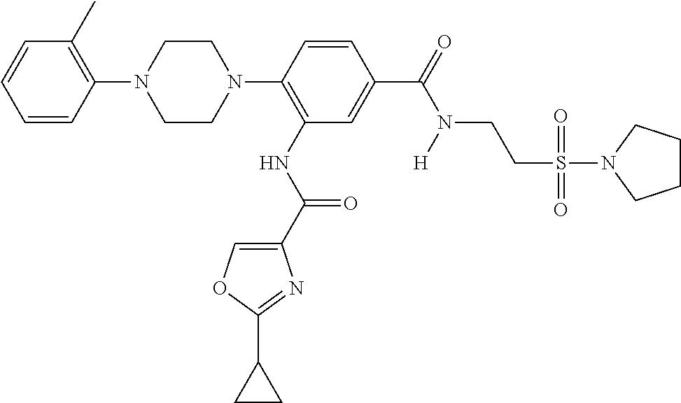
C1=CC(N2CCN(C3=C(NC(C4=COC(C5CC5)=N4)=O)C=C(C(=O)N(CCS(=O)(=O)N4CCCC4)[H])C=C3)CC2)=C(C)C=C1
